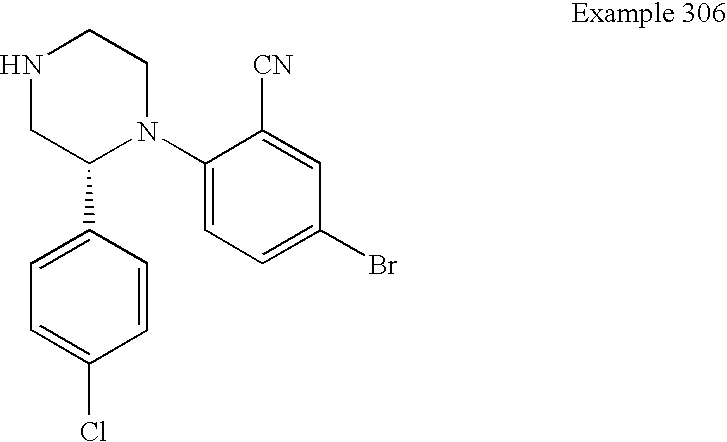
C1C(C2=CC=C(Cl)C=C2)N(C2=CC=C(Br)C=C2[CN])CCN1
